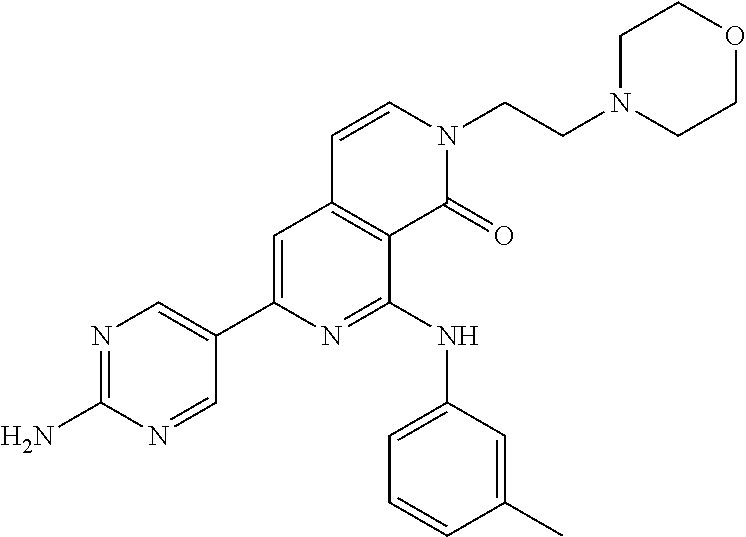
C1(C2=CC3=C(C(NC4=CC=CC(C)=C4)=N2)C(=O)N(CCN2CCOCC2)C=C3)=CN=C(N)N=C1
